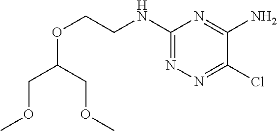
O(C(COC)COC)CCNC1=NN=C(Cl)C(N)=N1
